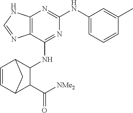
C12=C(N=C(NC3=CC=CC(C)=C3)N=C1NC1C3C=CC(C1C([NMe2])=O)C3)NC=N2
